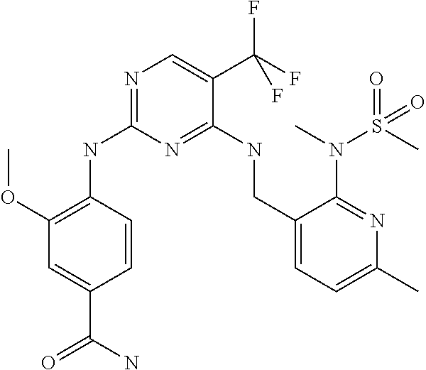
C1=CC(NC2=NC=C(C(F)(F)F)C(NCC3=CC=C(C)N=C3N(C)S(C)(=O)=O)=N2)=C(OC)C=C1C(N)=O
